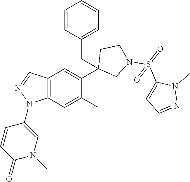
C1(C2=CC3=C(C=C2C)N(C2=CN(C)C(=O)C=C2)N=C3)(CC2=CC=CC=C2)CN(S(=O)(C2=CC=NN2C)=O)CC1
